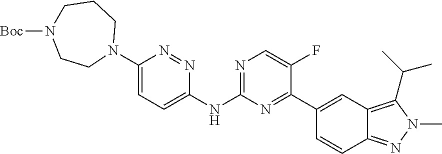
C1(N2CCCN([Boc])CC2)=CC=C(NC2=NC=C(F)C(C3=CC4=C(C(C)C)N(C)N=C4C=C3)=N2)N=N1
